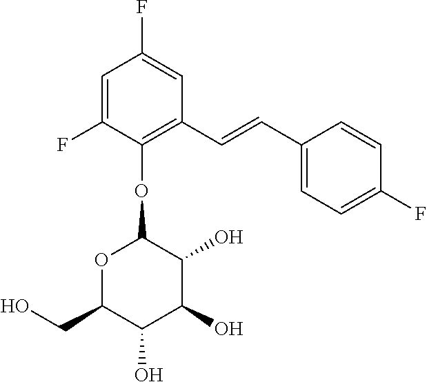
FC1=CC(F)=CC(C=CC2=CC=C(F)C=C2)=C1OC1OC(CO)C(O)C(O)C1O
